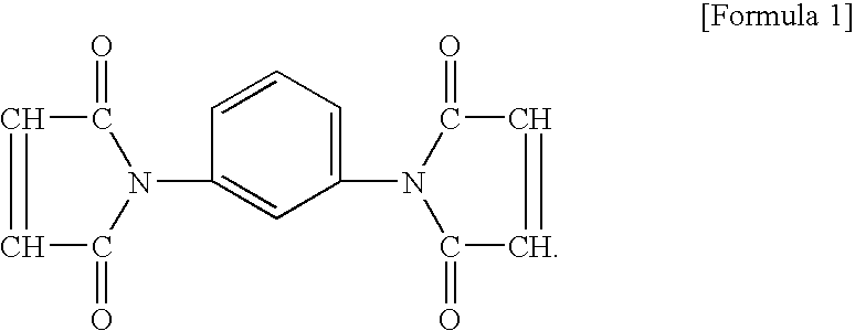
C1(=O)C=CC(=O)N1C1=CC(N2C(=O)C=CC2=O)=CC=C1
